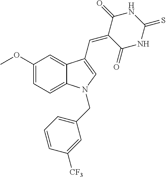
C1(OC)=CC=C2C(=C1)C(C=C1C(=O)NC(=S)NC1=O)=CN2CC1=CC=CC([CF3])=C1
